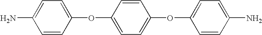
C1=CC(OC2=CC=C(OC3=CC=C(N)C=C3)C=C2)=CC=C1N
